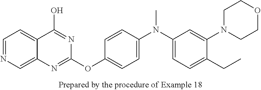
C1=NC=C2C(=C1)C(O)=NC(OC1=CC=C(N(C3=CC=C(CC)C(N4CCOCC4)=C3)C)C=C1)=N2
